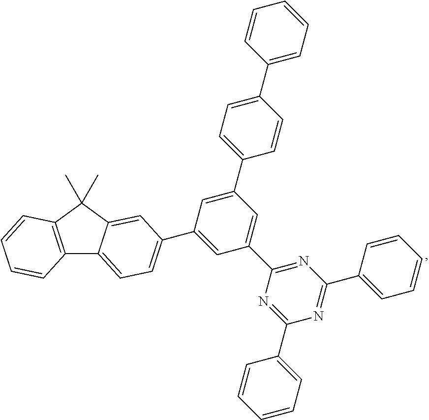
C12=C(C(C)(C)C3=CC(C4=CC(C5=NC(C6=CC=CC=C6)=NC(C6=CC=CC=C6)=N5)=CC(C5=CC=C(C6=CC=CC=C6)C=C5)=C4)=CC=C13)C=CC=C2
